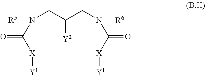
[R5]N(C([X][Y1])=O)CC([Y2])CN([R6])C([X][Y1])=O
